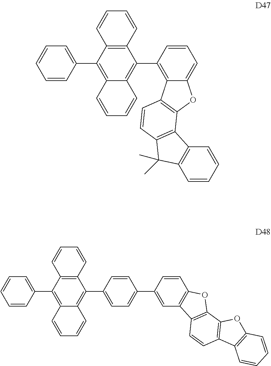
C12=C(C(C3=CC=CC=C3)=C3C(=C1C1=C4C(=CC=C1)OC1=C4C=CC4=C1C1=C(C4(C)C)C=CC=C1)C=CC=C3)C=CC=C2.C12=C(C(C3=CC=CC=C3)=C3C(=C1C1=CC=C(C4=CC5=C(C=C4)OC4=C5C=CC5=C4OC4=C5C=CC=C4)C=C1)C=CC=C3)C=CC=C2
